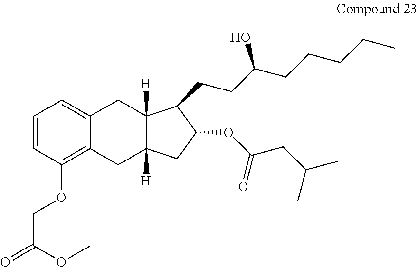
C1=CC(OCC(=O)OC)=C2C(=C1)CC1([H])C([H])(C2)CC(OC(CC(C)C)=O)C1CCC(CCCCC)O
